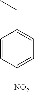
C1=CC([NO2])=CC=C1CC
